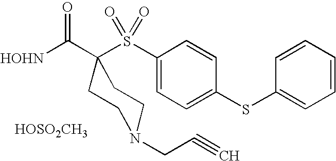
[HOHN]C(C1(S(C2=CC=C(SC3=CC=CC=C3)C=C2)(=O)=O)CCN(CC#C)CC1)=O.[HOSO2CH3]
